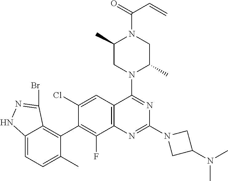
C12=CC=C(C)C(C3=C(F)C4=C(C=C3Cl)C(N3C(C)CN(C(=O)C=C)C(C)C3)=NC(N3CC(N(C)C)C3)=N4)=C1C(Br)=NN2
